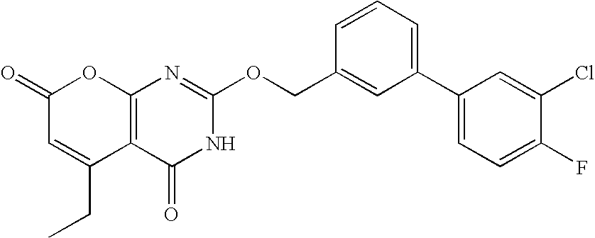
C12=C(C(=O)NC(OCC3=CC(C4=CC=C(F)C(Cl)=C4)=CC=C3)=N1)C(CC)=CC(=O)O2
